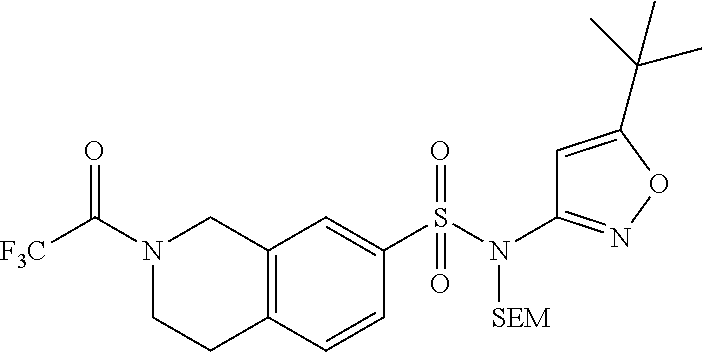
N1(C([F3C])=O)CCC2=C(C1)C=C(S(N(C1=NOC(C(C)(C)C)=C1)[SEM])(=O)=O)C=C2
